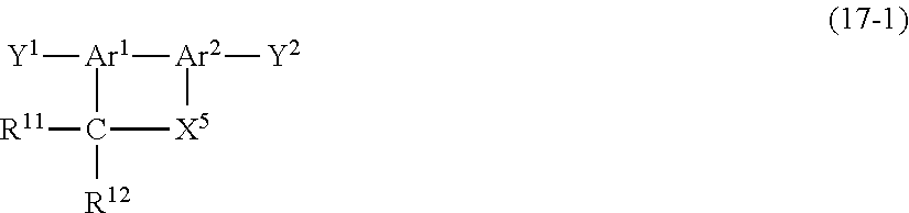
[Y1][Ar1]1[Ar2]([Y2])[X5]C1([R11])[R12]
